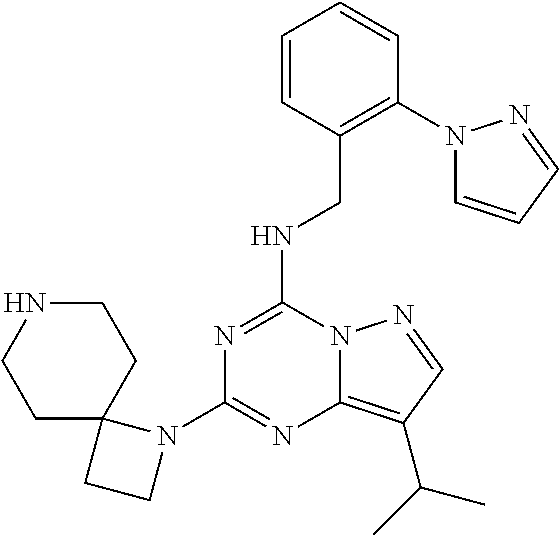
N1=C(NCC2=C(N3C=CC=N3)C=CC=C2)N2C(=C(C(C)C)C=N2)N=C1N1CCC12CCNCC2
